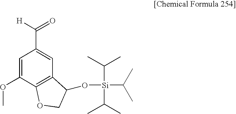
C1=C(OC)C2=C(C=C1C(=O)[H])C(O[Si](C(C)C)(C(C)C)C(C)C)CO2
